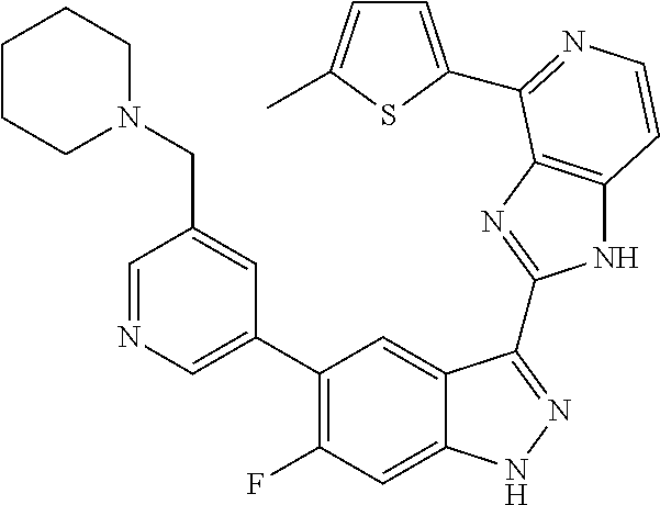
C1=C(C2=C(F)C=C3C(=C2)C(C2=NC4=C(N2)C=CN=C4C2=CC=C(C)S2)=NN3)C=C(CN2CCCCC2)C=N1
